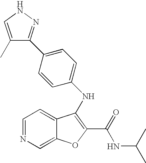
N(C1=C(C(=O)NC(C)C)OC2=CN=CC=C21)C1=CC=C(C2=NNC=C2C)C=C1
